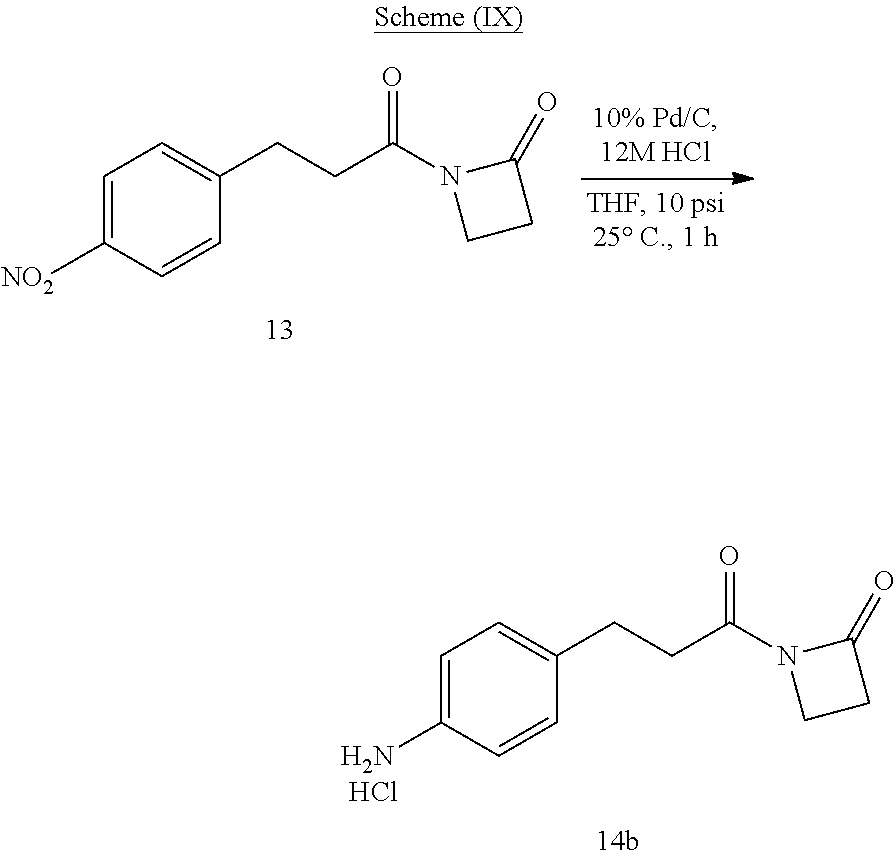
C1=C([NO2])C=CC(CCC(N2CCC2=O)=O)=C1.C1=C(N)C=CC(CCC(N2CCC2=O)=O)=C1.Cl
